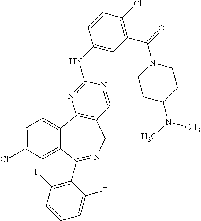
C1=C(Cl)C=C2C(=C1)C1=C(CN=C2C2=C(F)C=CC=C2F)C=NC(NC2=CC(C(=O)N3CCC(N(C)C)CC3)=C(Cl)C=C2)=N1
